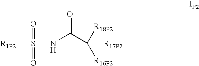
[R1P2]S(NC(C([R17P2])([R18P2])[R16P2])=O)(=O)=O
